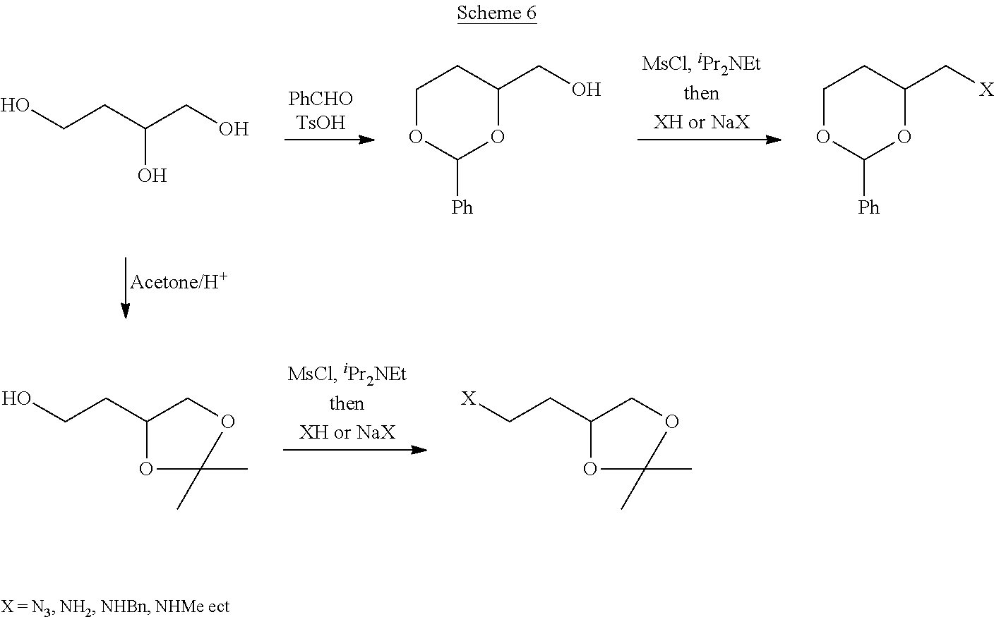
OCCC(CO)O.C1OC([Ph])OC(CO)C1.C1OC([Ph])OC(C[X])C1.C(CC1COC(C)(C)O1)O.C(CC1COC(C)(C)O1)[X]
